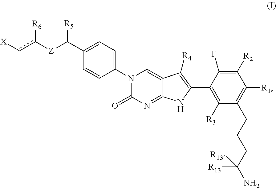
N1(C2=CC=C(C([Z]c([R6])c[X])[R5])C=C2)C(=O)N=C2C(=C1)C([R4])=C(C1=C([R3])C(CCCC(N)([R13])[R13])=C([R1])C([R2])=C1F)N2
